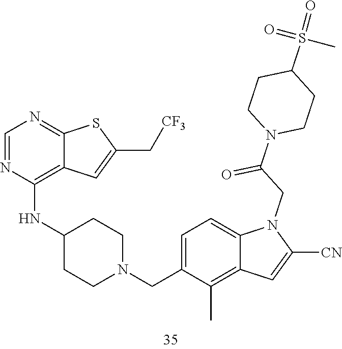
C1=NC(NC2CCN(CC3=CC=C4C(=C3C)C=C([CN])N4CC(N3CCC(S(=O)(C)=O)CC3)=O)CC2)=C2C(=N1)SC(C[CF3])=C2
